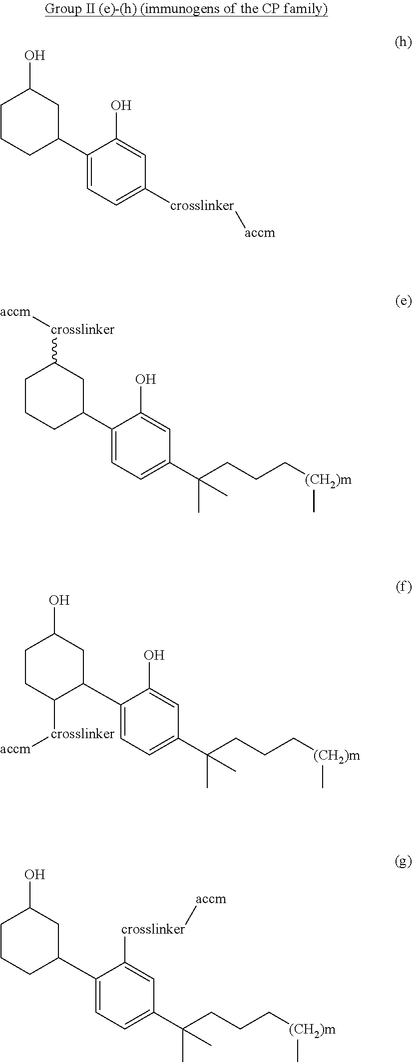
C1(C2CC(O)CCC2)=CC=C([crosslinker][accm])C=C1O.C1(C2CC([crosslinker][accm])CCC2)=CC=C(C(CCC[(CH2)m]C)(C)C)C=C1O.C1(C2CC(O)CCC2[crosslinker][accm])=CC=C(C(CCC[(CH2)m]C)(C)C)C=C1O.C1(C2CC(O)CCC2)=CC=C(C(CCC[(CH2)m]C)(C)C)C=C1[crosslinker][accm]
